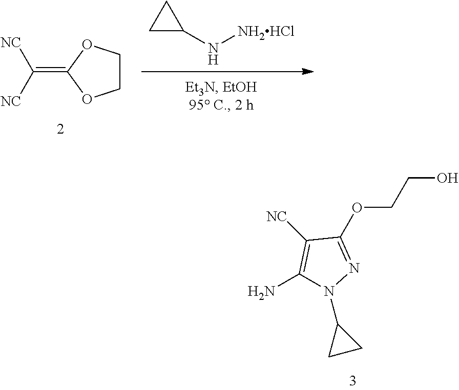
C1C(N[NH2HCl])C1.C(=C1OCCO1)([NC])[NC].[NC]C1=C(N)N(C2CC2)N=C1OCCO
